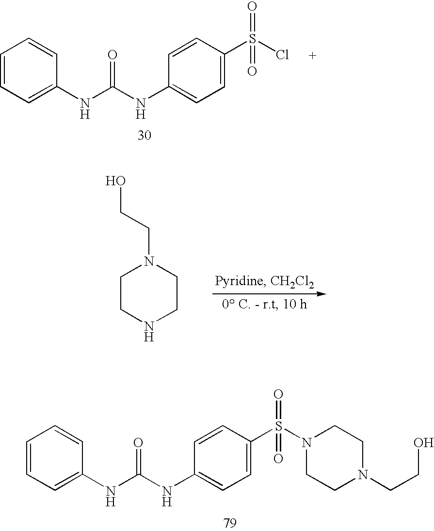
C1=C(NC(=O)NC2=CC=C(S(Cl)(=O)=O)C=C2)C=CC=C1.C1CNCCN1CCO.C1=C(NC(=O)NC2=CC=C(S(N3CCN(CCO)CC3)(=O)=O)C=C2)C=CC=C1
